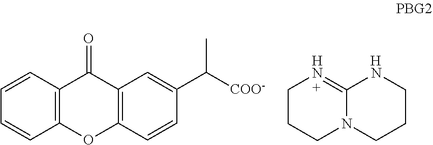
C1CCN2C(=N1)NCCC2.[H].[H].C1=CC2=C(C=C1)C(=O)C1=C(O2)C=CC(C([COO-])C)=C1
